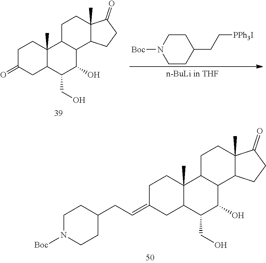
C1(CC=C2CC3C(C)(CC2)C2C(C(O)C3CO)C3C(C)(CC2)C(=O)CC3)CCN([Boc])CC1.C1(CC[PPh3I])CCN([Boc])CC1.O=C1CC2C(C)(CC1)C1C(C(O)C2CO)C2C(C)(CC1)C(=O)CC2
